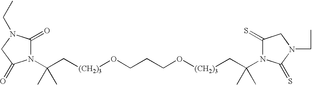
C([(CH2)3]OCCCO[(CH2)3]CC(C)(C)N1C(=S)CN(CC)C1=S)C(C)(C)N1C(=O)N(CC)CC1=O
